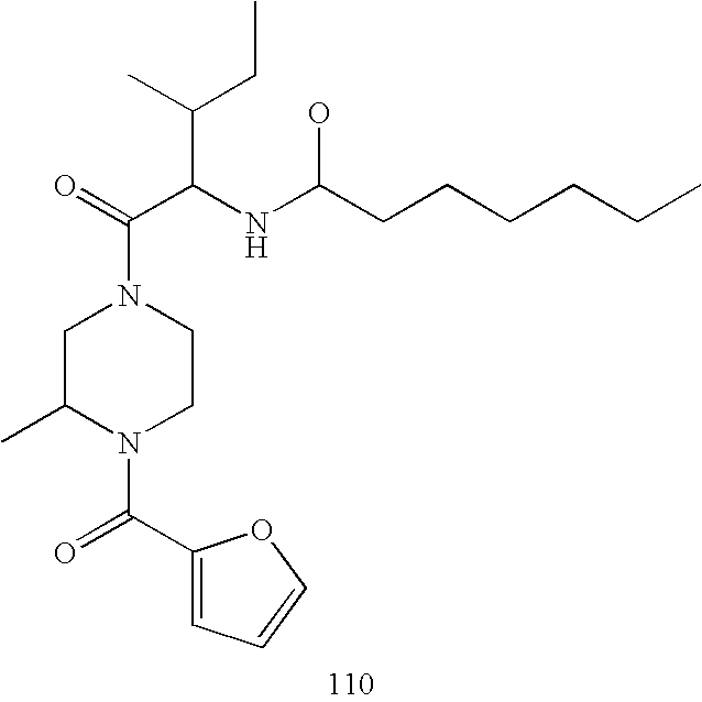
C(C(NC(CCCCCC)O)C(C)CC)(=O)N1CC(C)N(C(=O)C2=CC=CO2)CC1
